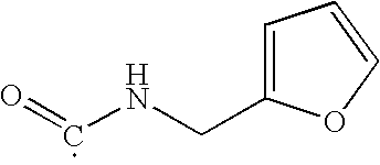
C1=C(CNC=O)OC=C1
